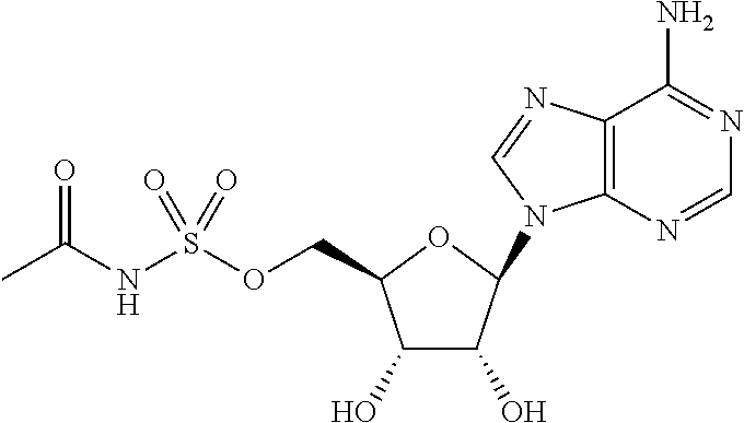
C12=C(N=CN=C1N)N(C1C(O)C(O)C(COS(NC(C)=O)(=O)=O)O1)C=N2
